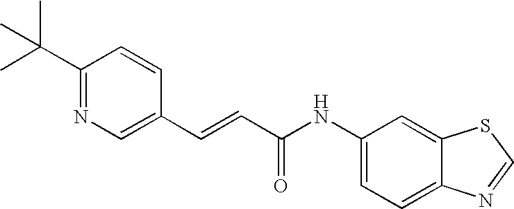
C(=CC(=O)NC1=CC=C2C(=C1)SC=N2)C1=CN=C(C(C)(C)C)C=C1
